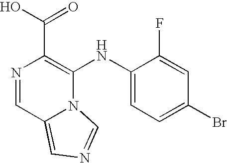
N1=CC2=CN=CN2C(NC2=CC=C(Br)C=C2F)=C1C(O)=O
